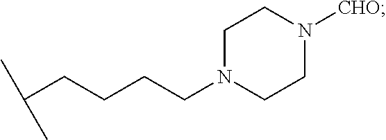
CC(CCCCN1CCN([CHO])CC1)C
